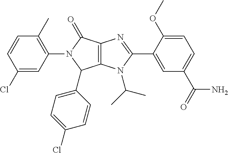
C12=C(N(C(C)C)C(C3=CC(C(=O)N)=CC=C3OC)=N1)C(C1=CC=C(Cl)C=C1)N(C1=C(C)C=CC(Cl)=C1)C2=O
